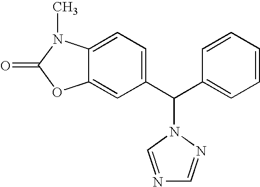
C12=CC(C(C3=CC=CC=C3)N3N=CN=C3)=CC=C1N(C)C(=O)O2
